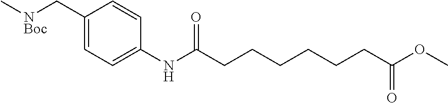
C1=C(NC(CCCCCCC(OC)=O)=O)C=CC(C[NBoc]C)=C1
